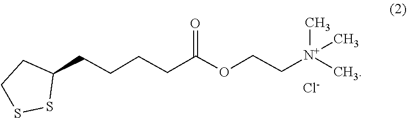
[N+](C)(C)(C)CCOC(CCCCC1CCSS1)=O.[Cl-]
